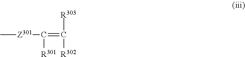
[Z301](C(=C([R303])[R302])[R301])C
